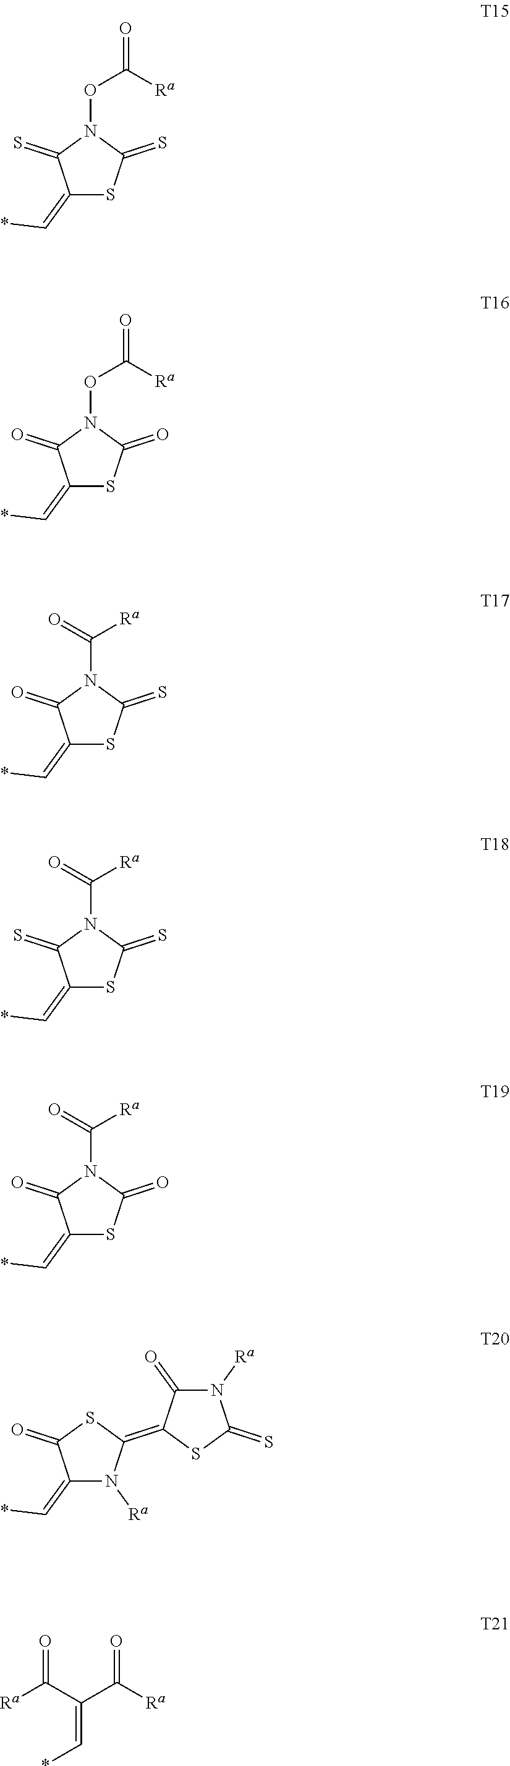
C1(=C*)SC(=S)N(OC(=O)[Ra])C1=S.C1(=C*)SC(=O)N(OC(=O)[Ra])C1=O.C1(=C*)SC(=S)N(C([Ra])=O)C1=O.C1(=C*)SC(=S)N(C([Ra])=O)C1=S.C1(=C*)SC(=O)N(C([Ra])=O)C1=O.C1(=C*)N([Ra])C(=C2SC(=S)N([Ra])C2=O)SC1=O.[Ra]C(C(C([Ra])=O)=C*)=O
